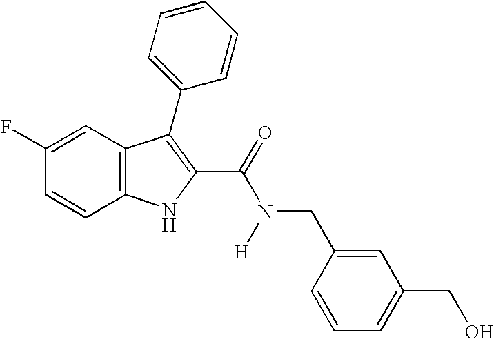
C1=C(F)C=CC2=C1C(C1=CC=CC=C1)=C(C(=O)N(CC1=CC(CO)=CC=C1)[H])N2
